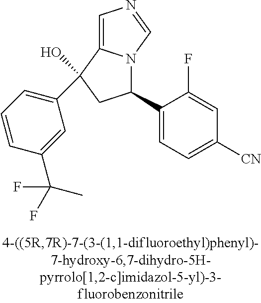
C1=C2N(C=N1)C(C1=CC=C([CN])C=C1F)CC2(C1=CC=CC(C(C)(F)F)=C1)O
